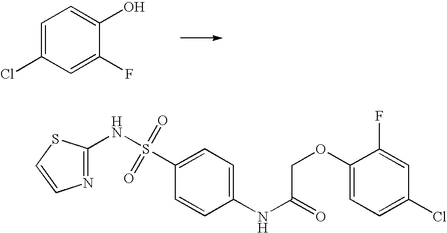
C1=C(Cl)C=C(F)C(O)=C1.N1=C(NS(=O)(=O)C2=CC=C(NC(=O)COC3=CC=C(Cl)C=C3F)C=C2)SC=C1
